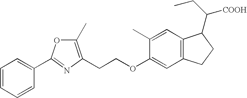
C1=CC=CC(C2=NC(CCOC3=CC4=C(C=C3C)C(C(CC)[COOH])CC4)=C(C)O2)=C1
